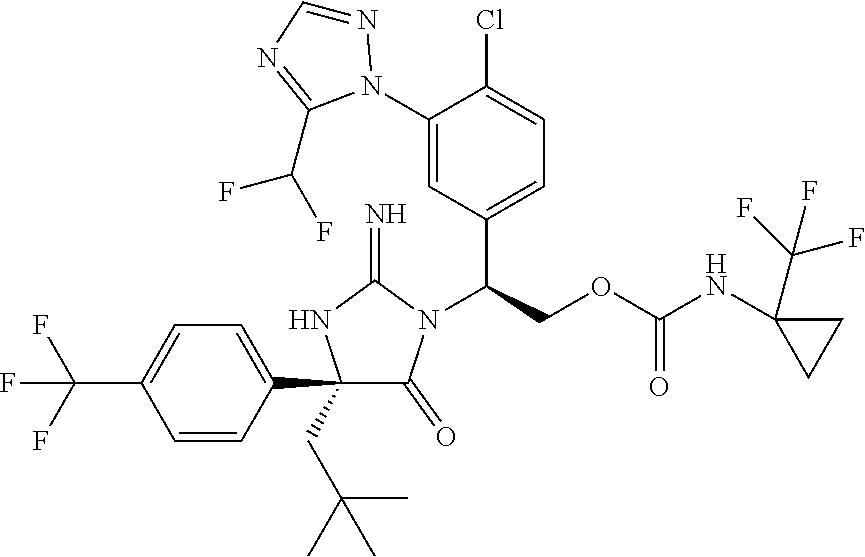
C1(C2=CC=C(C(F)(F)F)C=C2)(CC(C)(C)C)C(=O)N(C(COC(NC2(C(F)(F)F)CC2)=O)C2=CC=C(Cl)C(N3N=CN=C3C(F)F)=C2)C(=N)N1
